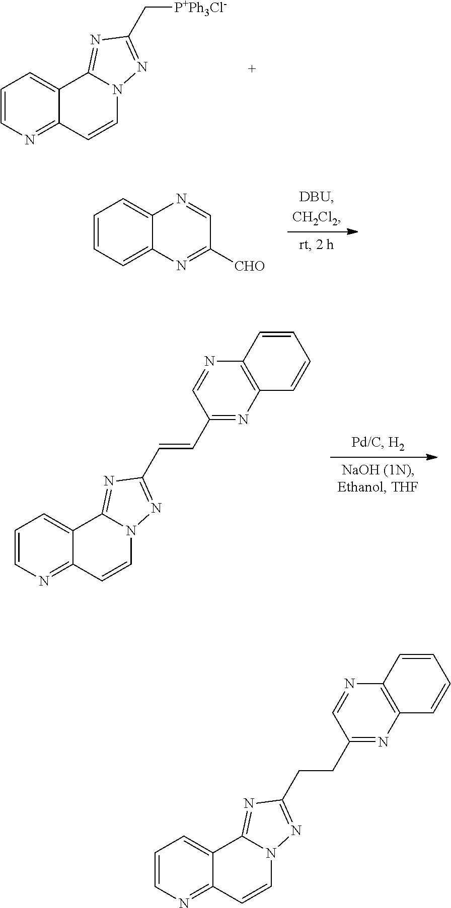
C1=CN=C2C(=C1)C1=NC(C[P+Ph3Cl-])=NN1C=C2.C1=CC=C2C(=C1)N=CC([CHO])=N2.C1=CN=C2C(=C1)C1=NC(C=CC3=NC4=C(N=C3)C=CC=C4)=NN1C=C2.C1=CN=C2C(=C1)C1=NC(CCC3=NC4=C(N=C3)C=CC=C4)=NN1C=C2
